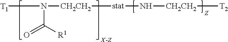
[T1]N(C([R1])=O)[CH2CH2][stat]N[CH2CH2][T2]
